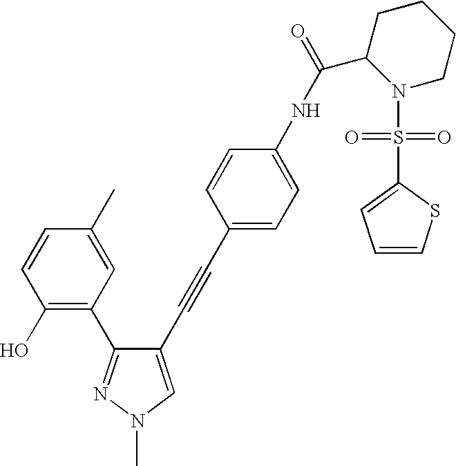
C1(O)=C(C2=NN(C)C=C2C#CC2=CC=C(NC(=O)C3N(S(=O)(=O)C4=CC=CS4)CCCC3)C=C2)C=C(C)C=C1
